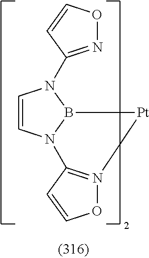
C1=CN2B(N1C1=NOC=C1)[Pt]N1=C2C=CO1
